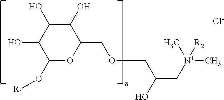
C1(O[R1])OC(COCC(C[N+](C)(C)[R2])O)C(O)C(O)C1O.[Cl-]
